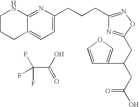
C(C(O)=O)(F)(F)F.C1CCC2=CC=C(CCCC3=NOC(CC(CC(O)=O)C4=COC=C4)=N3)N=C2N1
